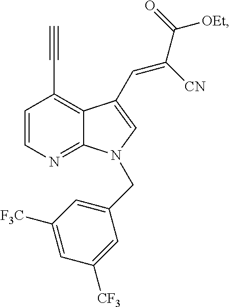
C1=CN=C2C(=C1C#C)C(C=C(C(=O)[OEt])[CN])=CN2CC1=CC([F3C])=CC([CF3])=C1
